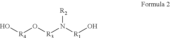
O[R4]O[R3]N([R1]O)[R2]
